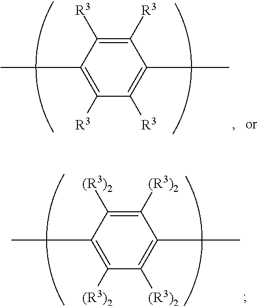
C1([R3])=C([R3])C(C)=C([R3])C([R3])=C1C.C1([(R3)2])=C([(R3)2])C(C)=C([(R3)2])C([(R3)2])=C1C
